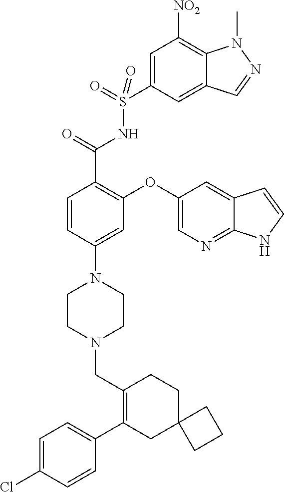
C1=CC(N2CCN(CC3=C(C4=CC=C(Cl)C=C4)CC4(CC3)CCC4)CC2)=CC(OC2=CN=C3C(=C2)C=CN3)=C1C(=O)NS(C1=CC([NO2])=C2C(=C1)C=NN2C)(=O)=O
